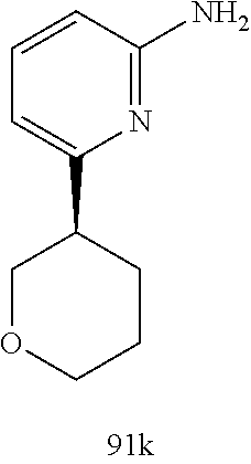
C1=CC(N)=NC(C2COCCC2)=C1
